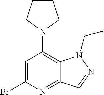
C1=C(Br)N=C2C(=C1N1CCCC1)N(CC)N=C2
